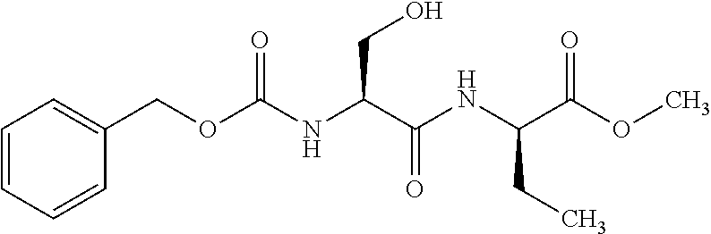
O(C)C(C(CC)NC(C(NC(=O)OCC1=CC=CC=C1)CO)=O)=O
